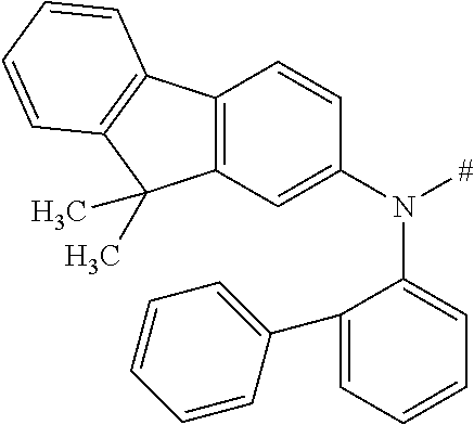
N([#])(C1=CC=CC=C1C1=CC=CC=C1)C1=CC2=C(C=C1)C1=C(C2(C)C)C=CC=C1
